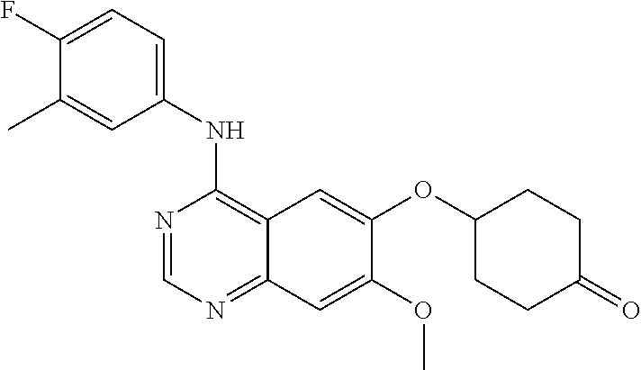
N1=CN=C2C(=C1NC1=CC=C(F)C(C)=C1)C=C(OC1CCC(=O)CC1)C(OC)=C2
